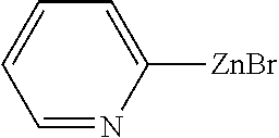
C1=NC([ZnBr])=CC=C1
